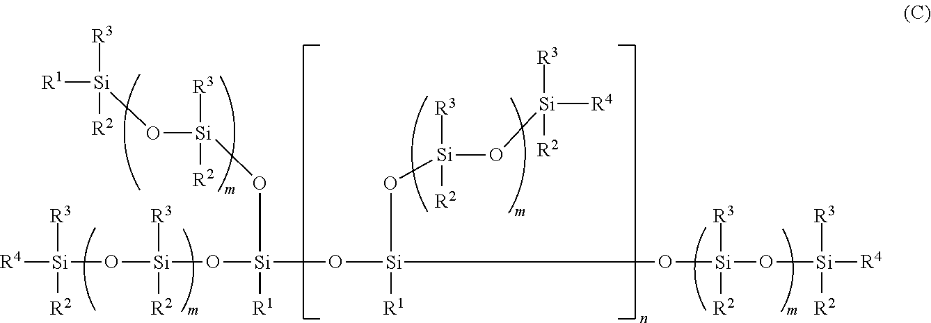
[R4][Si]([R3])([R2])O[Si](O[Si](O[Si](O[Si]([R1])([R3])[R2])([R3])[R2])([R1])O[Si](O[Si](O[Si]([R4])([R3])[R2])([R3])[R2])(O[Si](O[Si]([R4])([R3])[R2])([R3])[R2])[R1])([R3])[R2]
